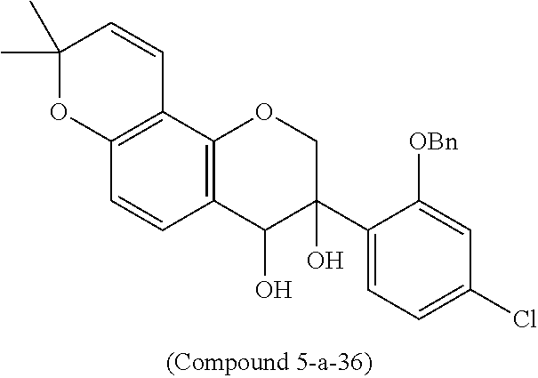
C12=C(C3=C(C=C1)C(O)C(C1=CC=C(Cl)C=C1[OBn])(O)CO3)C=CC(C)(C)O2
